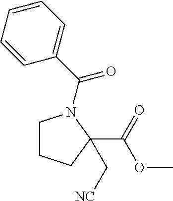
C1CCC(C(OC)=O)(C[NC])N1C(C1=CC=CC=C1)=O
